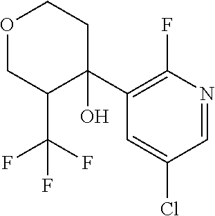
O1CC(C(F)(F)F)C(O)(C2=C(F)N=CC(Cl)=C2)CC1
